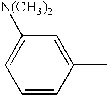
C1=C([N(CH3)2])C=C(C)C=C1
